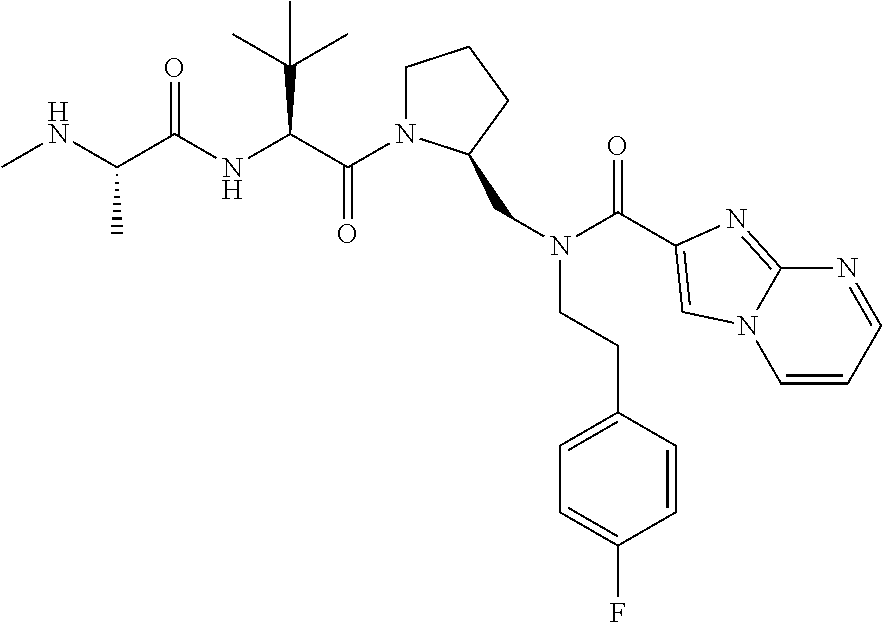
CNC(C(NC(C(=O)N1CCCC1CN(C(=O)C1=CN2C=CC=NC2=N1)CCC1=CC=C(F)C=C1)C(C)(C)C)=O)C
